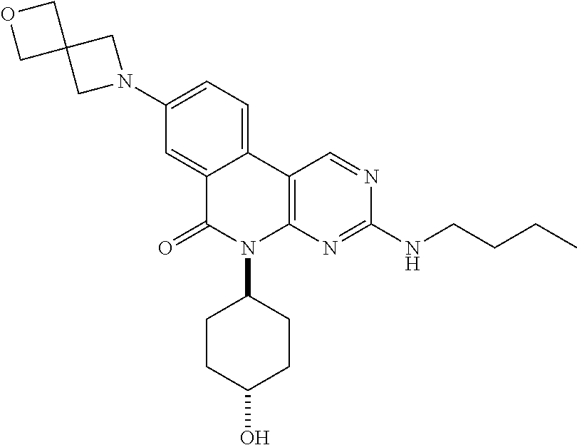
C1(N2CC3(C2)COC3)=CC=C2C(=C1)C(=O)N(C1CCC(O)CC1)C1=C2C=NC(NCCCC)=N1
